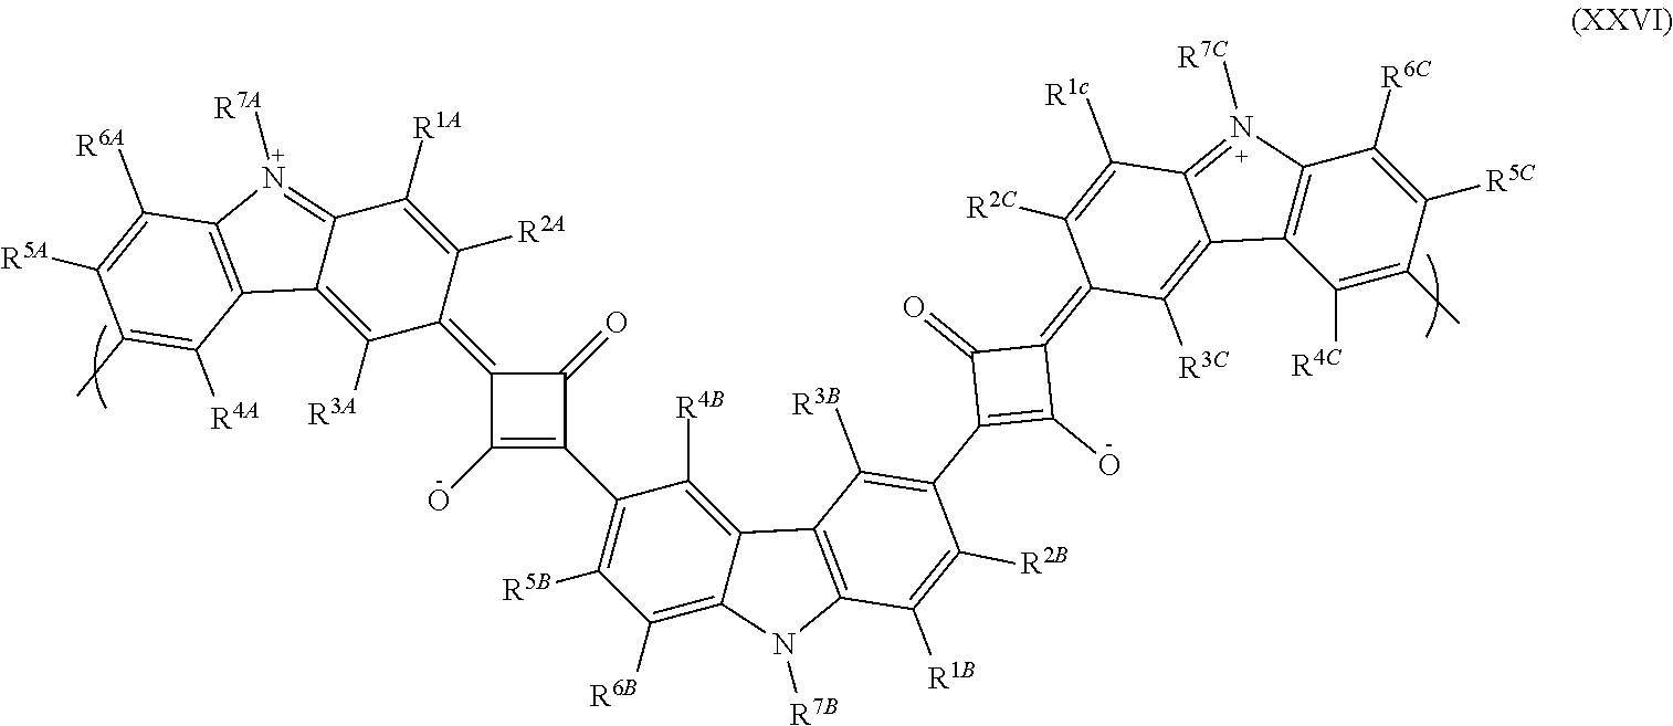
C1([R5B])=C(C2=C(O)C(=C3C([R2A])=C([R1A])C4=N([R7A])C5=C(C4=C3[R3A])C([R4A])=C(C)C([R5A])=C5[R6A])C2=O)C([R4B])=C2C(=C1[R6B])N([R7B])C1=C2C([R3B])=C(C2=C(O)C(=C3C([R3C])=C4C(=N([R7C])C5=C4C([R4C])=C(C)C([R5C])=C5[R6C])C([R1c])=C3[R2C])C2=O)C([R2B])=C1[R1B]
